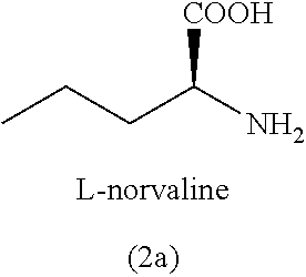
CCCC(N)[COOH]
